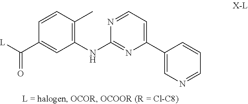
C1=CC(C)=C(NC2=NC(C3=CN=CC=C3)=CC=N2)C=C1C([L])=O
